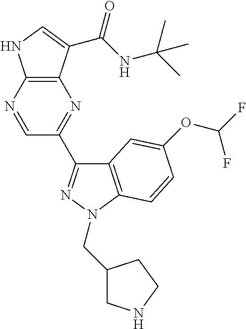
C12=C(C(C(NC(C)(C)C)=O)=CN1)N=C(C1=NN(CC3CNCC3)C3=C1C=C(OC(F)F)C=C3)C=N2
